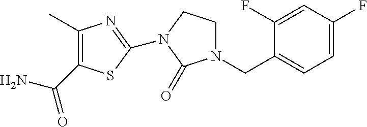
C1(C)=C(C(N)=O)SC(N2CCN(CC3=CC=C(F)C=C3F)C2=O)=N1
